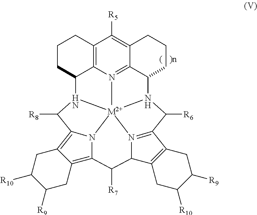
C12=C3N4=C5C(=C1[R5])CCCC5N1[M2+]456N(C3CCC2)C([R8])C2=C3C(=C(N52)C([R7])C2N6=C(C1[R6])C1=C2CC([R10])C([R9])C1)CC([R9])C([R10])C3
